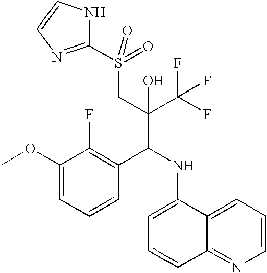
C1(OC)=CC=CC(C(NC2=CC=CC3=NC=CC=C23)C(C(F)(F)F)(CS(C2=NC=CN2)(=O)=O)O)=C1F
